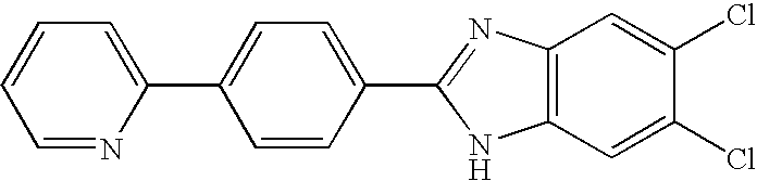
C1=NC(C2=CC=C(C3=NC4=C(N3)C=C(Cl)C(Cl)=C4)C=C2)=CC=C1
